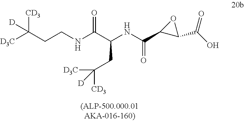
[D3C]C(CCNC(C(NC(C1C(C(O)=O)O1)=O)CC([D3C])([CD3])[D])=O)([CD3])[D]
